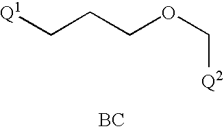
C(COC[Q2])C[Q1].[BC]
